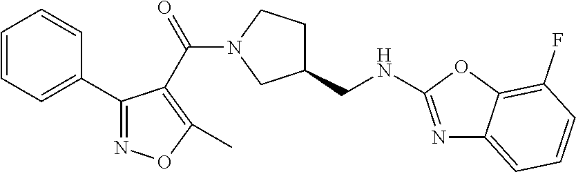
C1=CC=C(C2=NOC(C)=C2C(=O)N2CC(CNC3=NC4=CC=CC(F)=C4O3)CC2)C=C1
